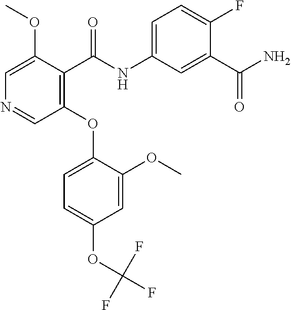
C1=C(OC)C(C(NC2=CC=C(F)C(C(N)=O)=C2)=O)=C(OC2=CC=C(OC(F)(F)F)C=C2OC)C=N1
